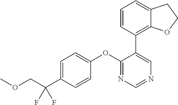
C1(OC2=CC=C(C(COC)(F)F)C=C2)=NC=NC=C1C1=C2C(=CC=C1)CCO2
